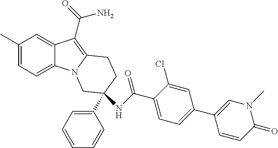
C1(C)=CC=C2C(=C1)C(C(N)=O)=C1N2CC(C2=CC=CC=C2)(NC(=O)C2=CC=C(C3=CN(C)C(=O)C=C3)C=C2Cl)CC1
